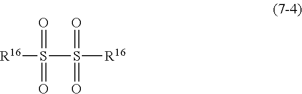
[R16]S(=O)(=O)S(=O)(=O)[R16]
